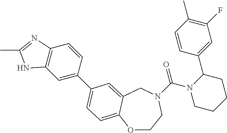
C(N1CCCCC1C1=CC(F)=C(C)C=C1)(=O)N1CCOC2=CC=C(C3=CC4=C(C=C3)N=C(C)N4)C=C2C1
